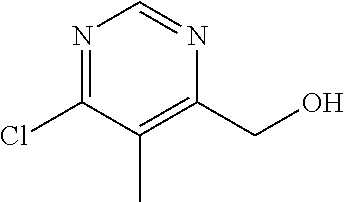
N1=C(Cl)C(C)=C(CO)N=C1
